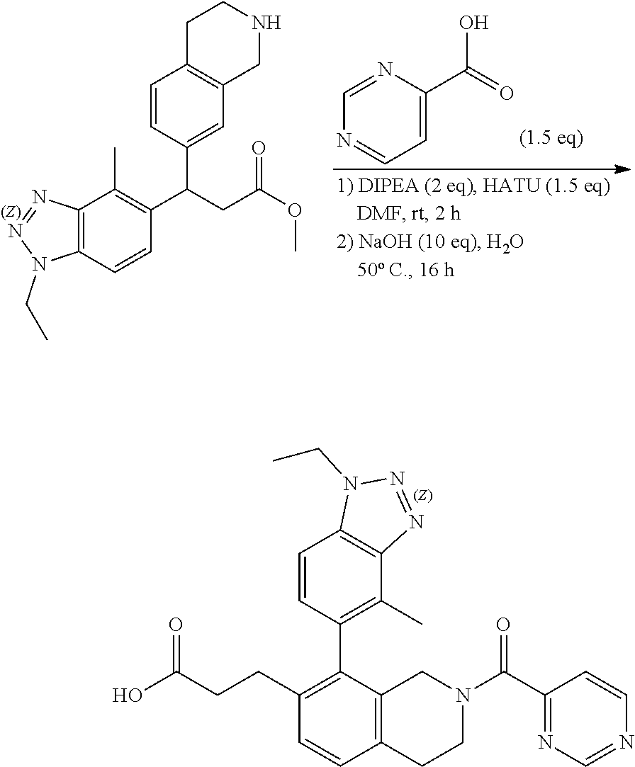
C12=C(C=CC(C(CC(OC)=O)C3=CC4=C(C=C3)CCNC4)=C1C)N(CC)N=N2.N1=CN=CC=C1C(O)=O.C1(C(N2CC3=C(CC2)C=CC(CCC(O)=O)=C3C2=C(C)C3=C(C=C2)N(CC)N=N3)=O)=NC=NC=C1
